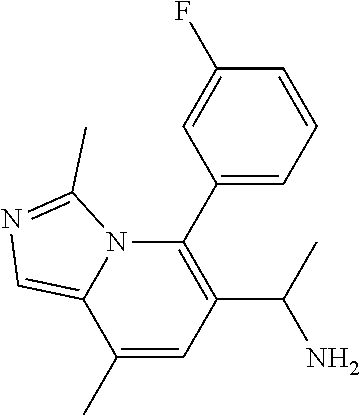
C1(C(C)N)=C(C2=CC=CC(F)=C2)N2C(=CN=C2C)C(C)=C1
